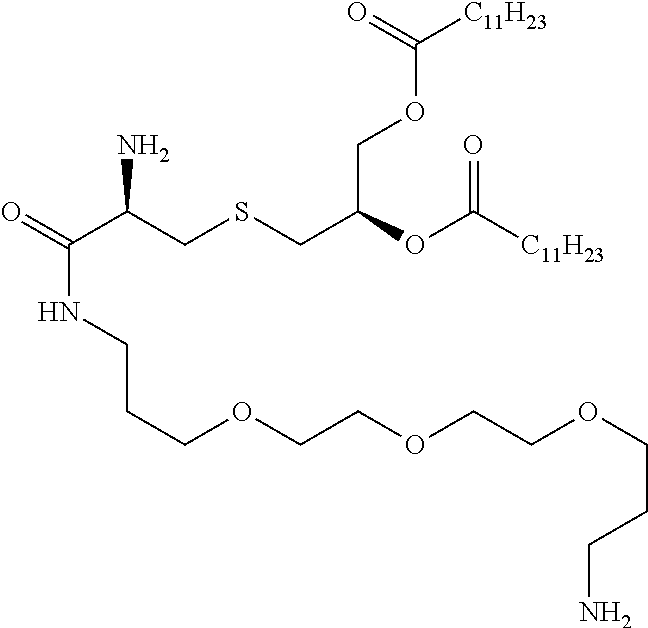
O=C(C(CSCC(OC([C11H23])=O)COC([C11H23])=O)N)NCCCOCCOCCOCCCN
